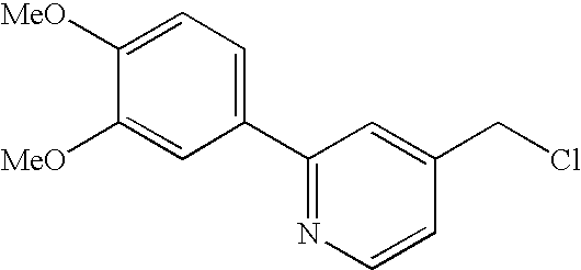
C1=C([MeO])C([MeO])=CC=C1C1=NC=CC(CCl)=C1
